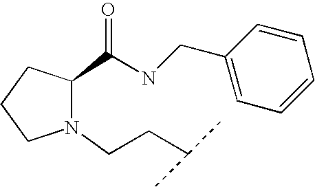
N1(CCC(C)C)C(C(NCC2=CC=CC=C2)=O)CCC1
